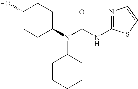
C1(O)CCC(N(C2CCCCC2)C(NC2=NC=CS2)=O)CC1
